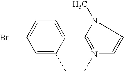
C1=C(C)C(C2=N(C)C=CN2C)=CC=C1Br
